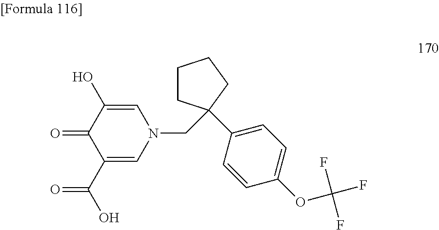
C1=C(O)C(=O)C(C(O)=O)=CN1CC1(C2=CC=C(OC(F)(F)F)C=C2)CCCC1
